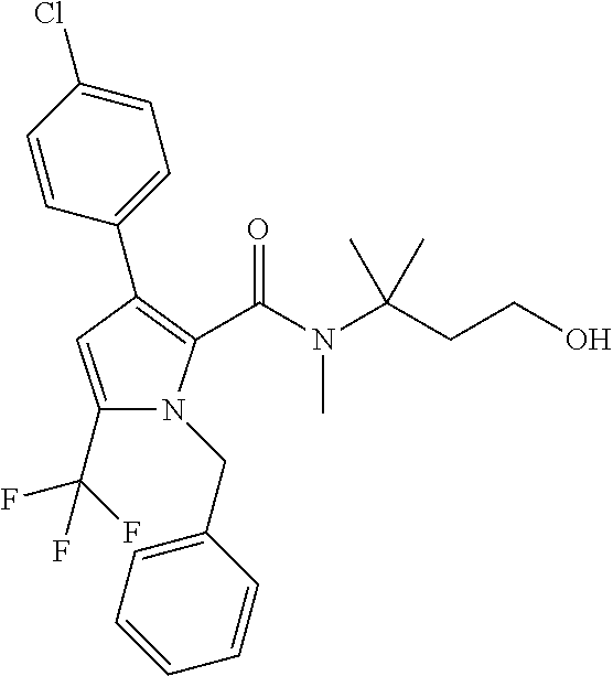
C1(C2=C(C(=O)N(C)C(CCO)(C)C)N(CC3=CC=CC=C3)C(C(F)(F)F)=C2)=CC=C(Cl)C=C1
